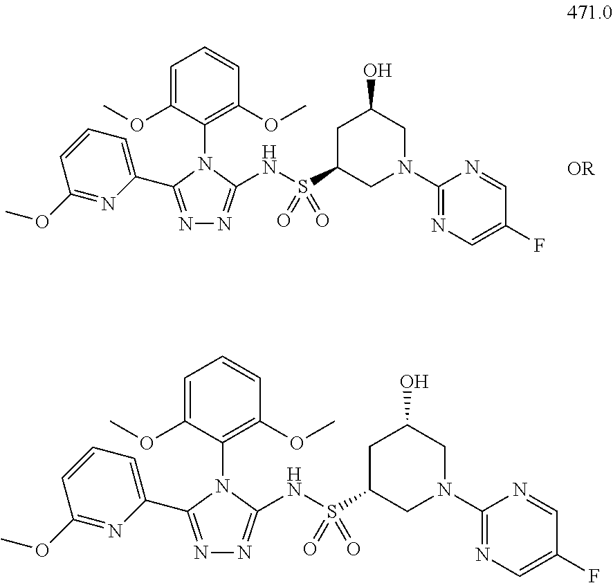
N(S(C1CN(C2=NC=C(F)C=N2)CC(O)C1)(=O)=O)C1=NN=C(C2=CC=CC(OC)=N2)N1C1=C(OC)C=CC=C1OC.N(S(C1CN(C2=NC=C(F)C=N2)CC(O)C1)(=O)=O)C1=NN=C(C2=CC=CC(OC)=N2)N1C1=C(OC)C=CC=C1OC
